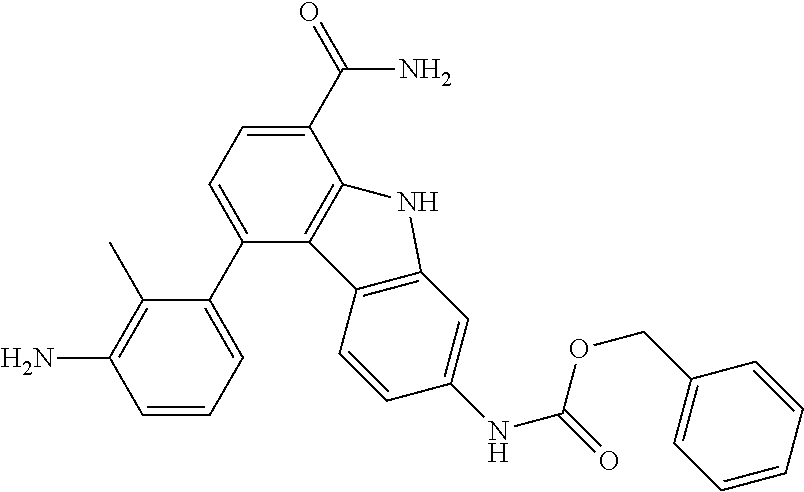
C1=CC=C(C2=CC=C(C(=O)N)C3=C2C2=C(C=C(NC(OCC4=CC=CC=C4)=O)C=C2)N3)C(C)=C1N
